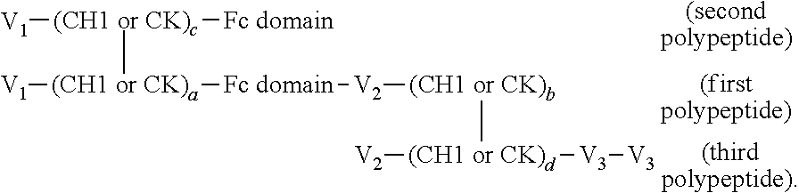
[(second polypeptide)].[(first polypeptide)].[(third polypeptide)].[V1][(CH1 or CK)c][Fc domain].[(CH1 or CK)a]([V1])[Fc domain][V2][(CH1 or CK)b].[V2][(CH1 or CK)d][V3][V3]
